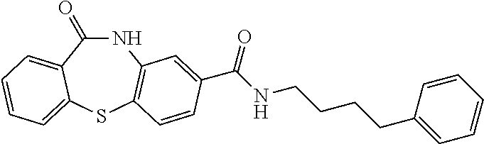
N1C(=O)C2=CC=CC=C2SC2=C1C=C(C(NCCCCC1=CC=CC=C1)=O)C=C2
